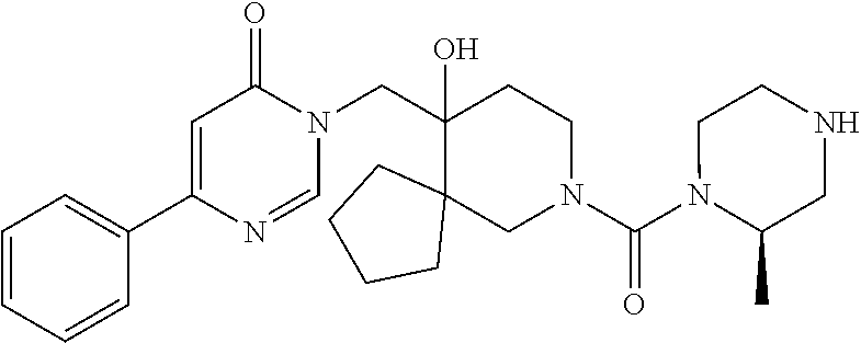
N1(C(N2CCC(CN3C(=O)C=C(C4=CC=CC=C4)N=C3)(O)C3(C2)CCCC3)=O)C(C)CNCC1
